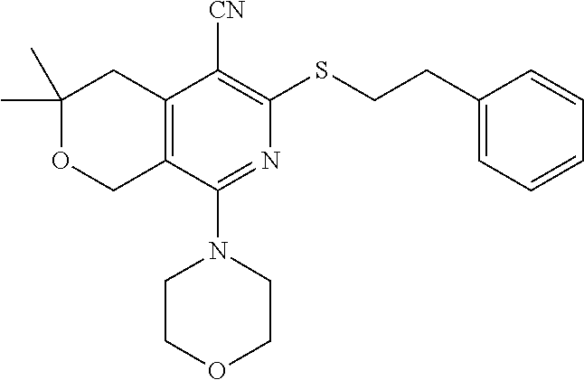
C1(C)(C)OCC2=C(C1)C([CN])=C(SCCC1=CC=CC=C1)N=C2N1CCOCC1
